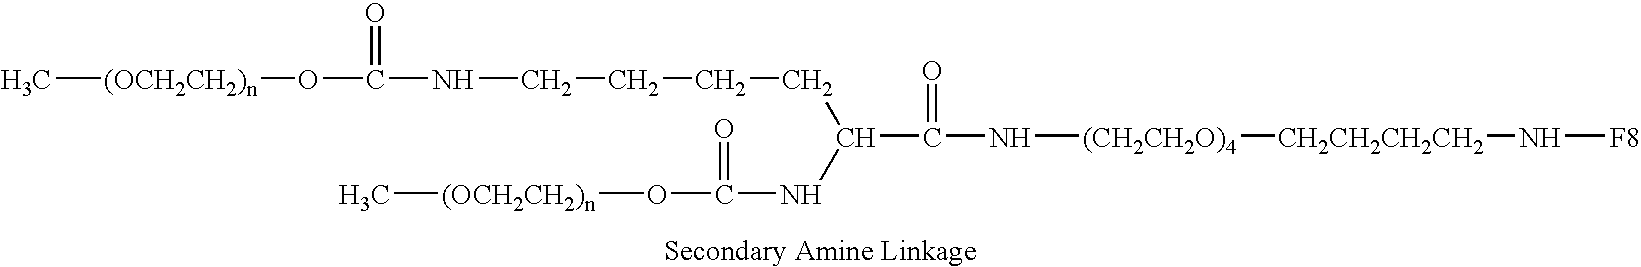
C[(OCH2CH2)n]OC(NCCCCC(NC(O[(OCH2CH2)n]C)=O)C(N[(CH2CH2O)4][CH2CH2CH2CH2]N[F8])=O)=O
